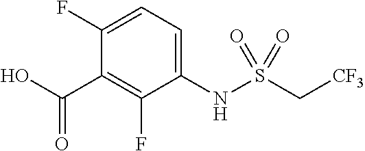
C(C1=C(F)C(NS(C[CF3])(=O)=O)=CC=C1F)(O)=O
